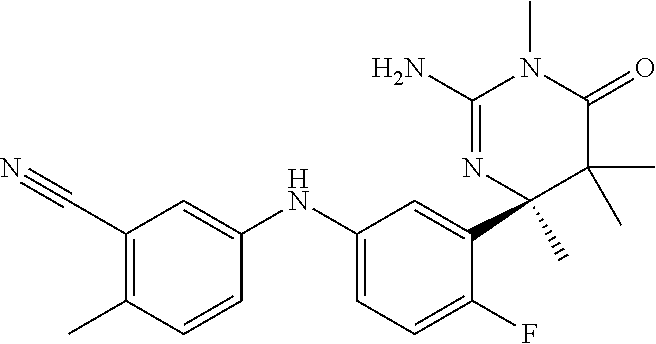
C1(C#N)=C(C)C=CC(NC2=CC=C(F)C(C3(C)N=C(N)N(C)C(=O)C3(C)C)=C2)=C1
